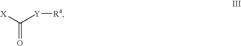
[X]C([Y][R4])=O
